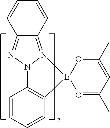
N12=C3C(=NN1C1=C(C=CC=C1)[Ir]21O=C(C)C=C(C)O1)C=CC=C3
